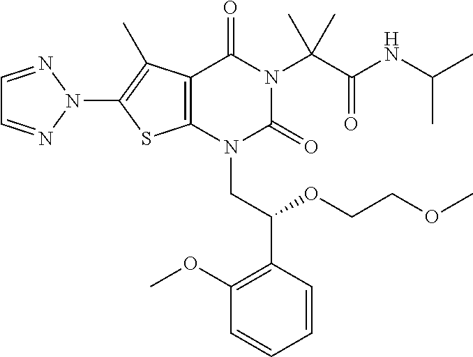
C12=C(N(CC(C3=C(OC)C=CC=C3)OCCOC)C(=O)N(C(C(NC(C)C)=O)(C)C)C1=O)SC(N1N=CC=N1)=C2C
